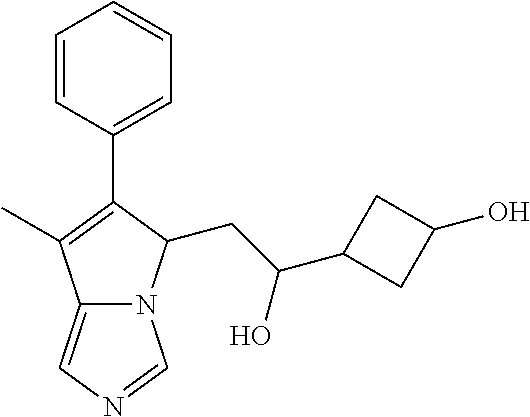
C12=CN=CN1C(CC(C1CC(O)C1)O)C(C1=CC=CC=C1)=C2C
